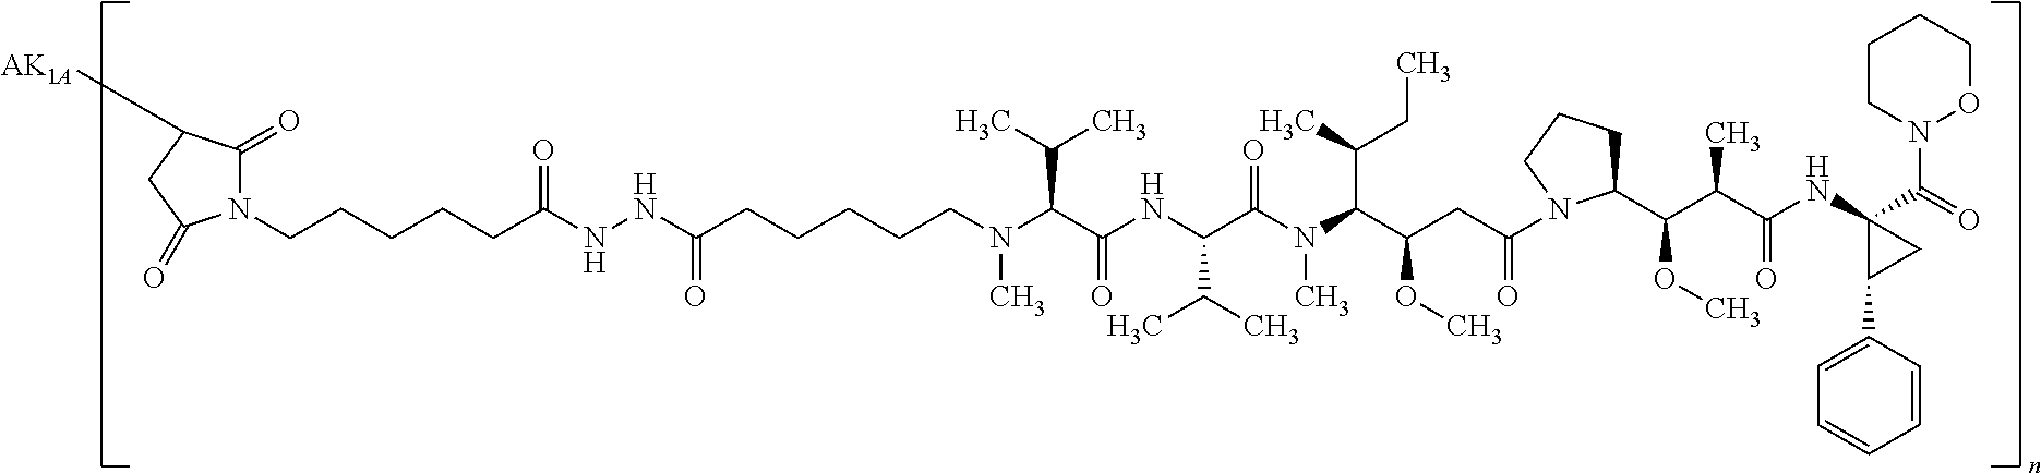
CN(C(C(NC(C(N(C(C(CC(N1C(C(C(C(NC2(C(N3OCCCC3)=O)C(C3=CC=CC=C3)C2)=O)C)OC)CCC1)=O)OC)C(C)CC)C)=O)C(C)C)=O)C(C)C)CCCCCC(NNC(CCCCCN1C(=O)C([AK1A])CC1=O)=O)=O
